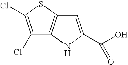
C1=C(C(O)=O)NC2=C1SC(Cl)=C2Cl
